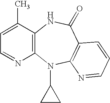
C1=NC2=C(C(C)=C1)NC(=O)C1=C(N2C2CC2)N=CC=C1
